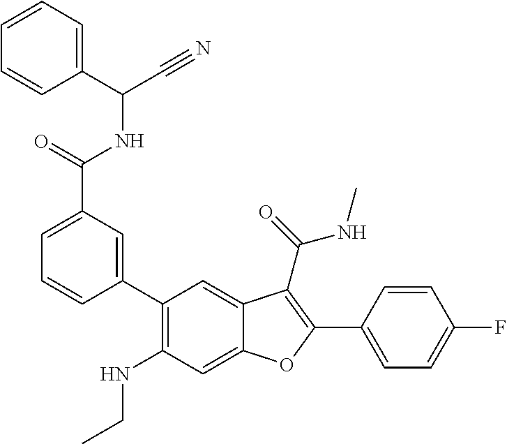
C1=C(C(=O)NC(C#N)C2=CC=CC=C2)C=C(C2=C(NCC)C=C3C(=C2)C(C(=O)NC)=C(C2=CC=C(F)C=C2)O3)C=C1
